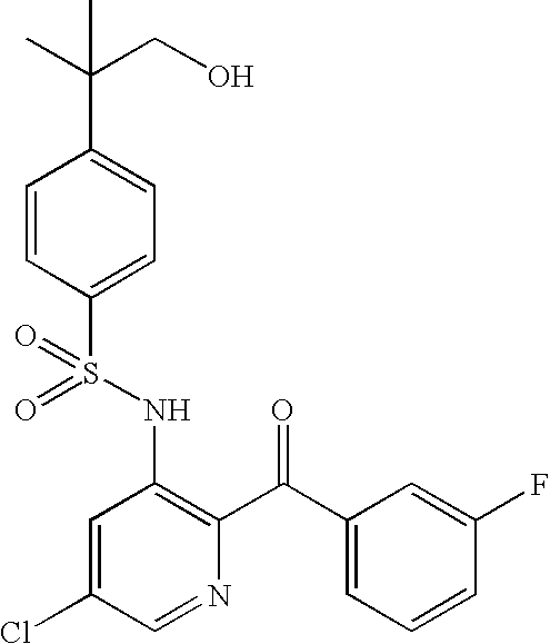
O=S(NC1=C(C(C2=CC=CC(F)=C2)=O)N=CC(Cl)=C1)(=O)C1=CC=C(C(C)(CO)C)C=C1
